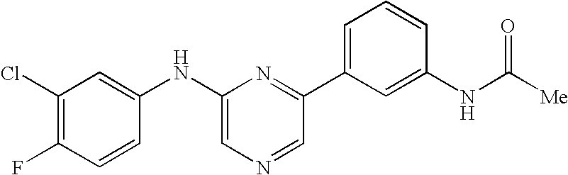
C1(Cl)=C(F)C=CC(NC2=CN=CC(C3=CC=CC(NC([Me])=O)=C3)=N2)=C1
